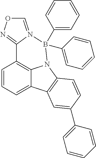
C1=CC=C2C3=C1C1=NOC=N1B(C1=CC=CC=C1)(C1=CC=CC=C1)N3C1=C2C=C(C2=CC=CC=C2)C=C1
